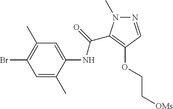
N1=CC(OCC[OMs])=C(C(=O)NC2=CC(C)=C(Br)C=C2C)N1C
